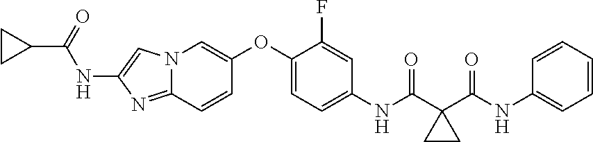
C1(OC2=CN3C(=NC(NC(C4CC4)=O)=C3)C=C2)=CC=C(NC(=O)C2(C(NC3=CC=CC=C3)=O)CC2)C=C1F
